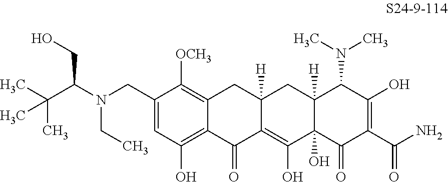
C1=C(CN(C(C(C)(C)C)CO)CC)C([OCH3])=C2C(=C1O)C(=O)C1=C(O)C3(O)C([H])(CC1([H])C2)C(N(C)C)C(O)=C(C(N)=O)C3=O
